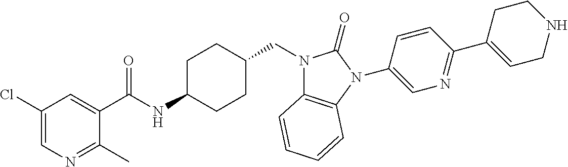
C1(C(NC2CCC(CN3C4=C(N(C5=CN=C(C6=CCNCC6)C=C5)C3=O)C=CC=C4)CC2)=O)=CC(Cl)=CN=C1C
